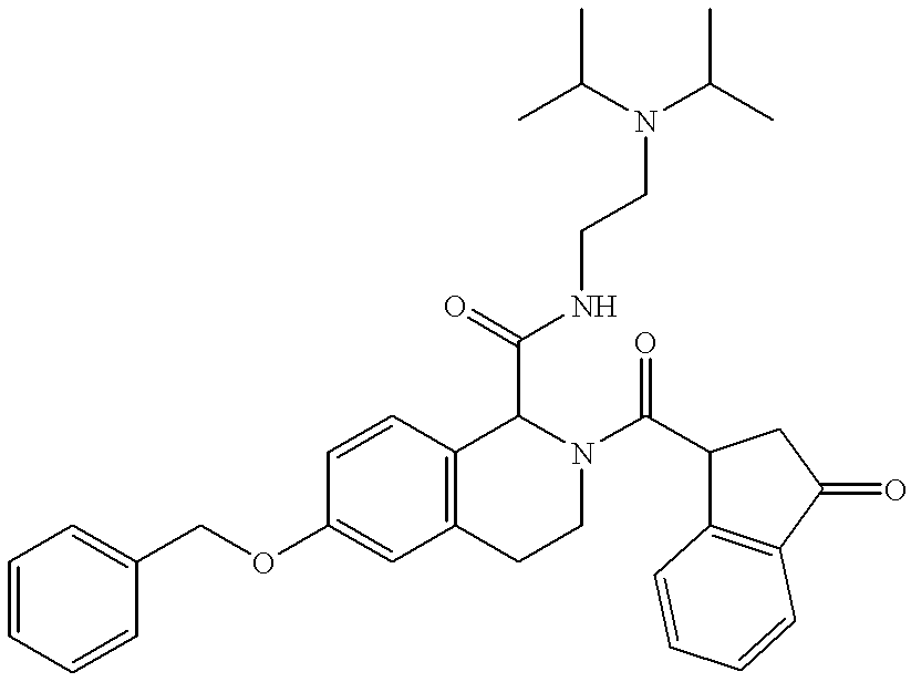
C(OC1=CC2=C(C=C1)C(C(=O)NCCN(C(C)C)C(C)C)N(C(C1C3=C(C(=O)C1)C=CC=C3)=O)CC2)C1=CC=CC=C1
